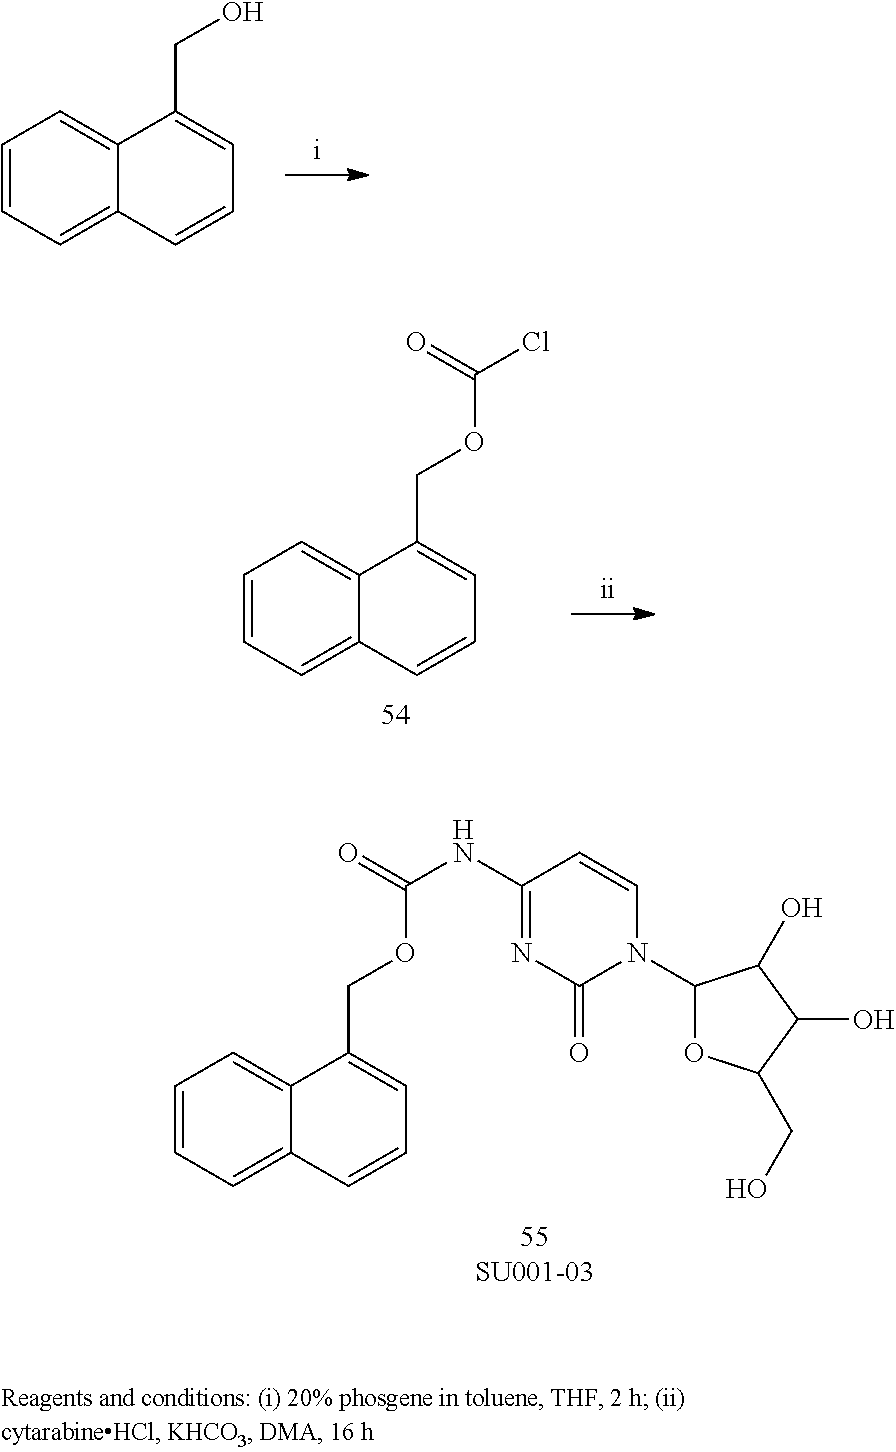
C1=CC=C2C(=C1)C(COC(NC1=NC(=O)N(C3OC(CO)C(O)C3O)C=C1)=O)=CC=C2.C1=CC=C2C(=C1)C(CO)=CC=C2.C1=CC=C2C(=C1)C(COC(Cl)=O)=CC=C2
